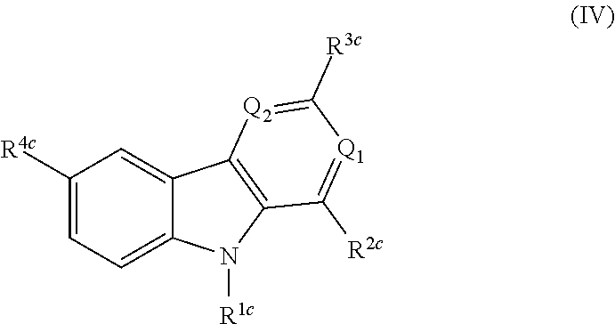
C1=C([R4c])C=C2C(=C1)N([R1c])C1=C2[Q2]=C([R3c])[Q1]=C1[R2c]
